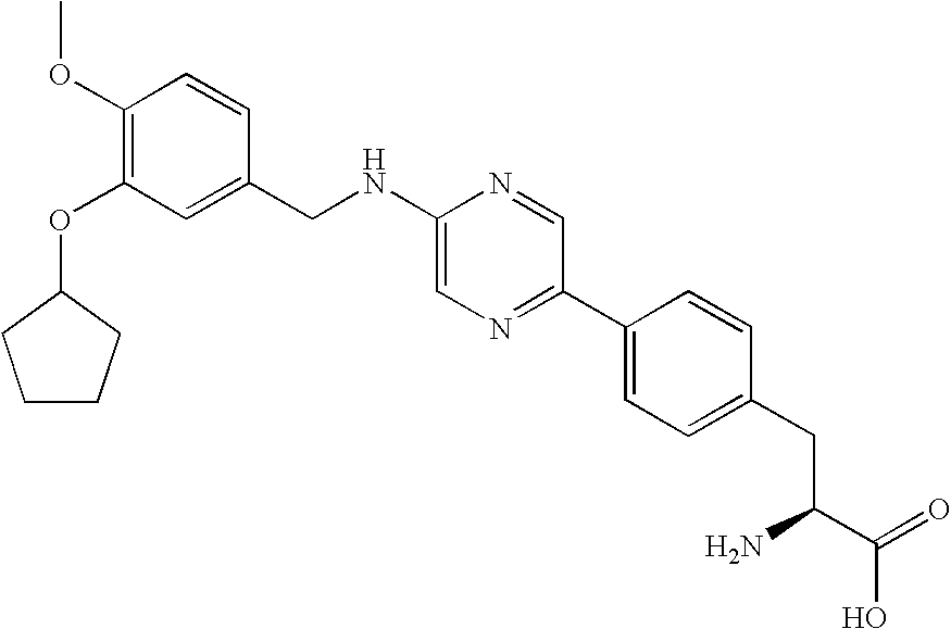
C1CCC(OC2=C(OC)C=CC(CNC3=CN=C(C4=CC=C(CC(C(=O)O)N)C=C4)C=N3)=C2)C1
